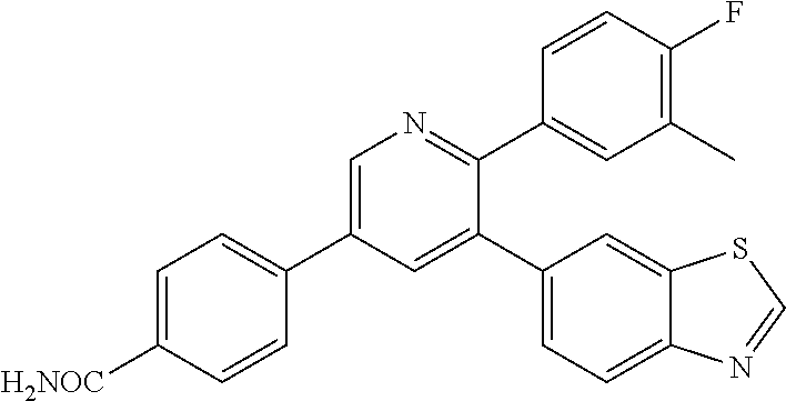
C1(C2=CC=C([H2NOC])C=C2)=CN=C(C2=CC(C)=C(F)C=C2)C(C2=CC=C3C(=C2)SC=N3)=C1
